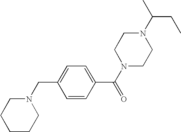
N1(C(C)CC)CCN(C(C2=CC=C(CN3CCCCC3)C=C2)=O)CC1
